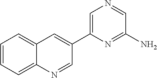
C1=CC=C2C(=C1)C=C(C1=CN=CC(N)=N1)C=N2
